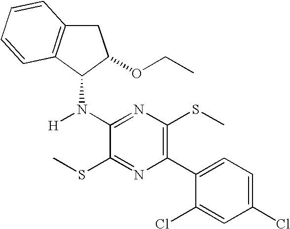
C1C2=C(C(N([H])C3=NC(SC)=C(C4=CC=C(Cl)C=C4Cl)N=C3SC)C1OCC)C=CC=C2
